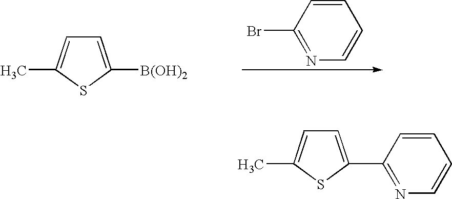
C1=C([B(OH)2])SC(C)=C1.C1=CC(Br)=NC=C1.C1=C(C2=NC=CC=C2)SC(C)=C1
